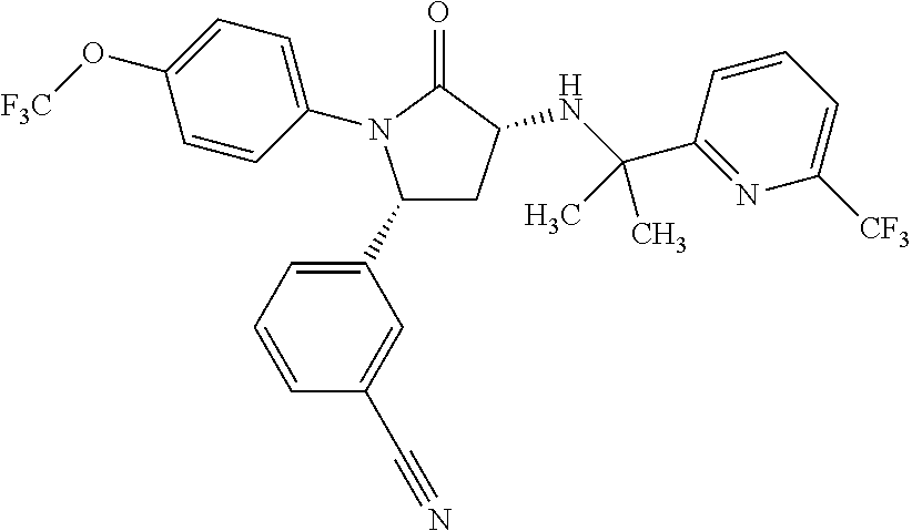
C1(C2=CC=CC(C#N)=C2)CC(NC(C2=NC([CF3])=CC=C2)(C)C)C(=O)N1C1=CC=C(O[F3C])C=C1
